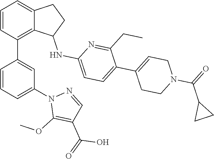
C1=CC(C2=CC(N3C(OC)=C(C(=O)O)C=N3)=CC=C2)=C2C(=C1)CCC2NC1=CC=C(C2=CCN(C(C3CC3)=O)CC2)C(CC)=N1
